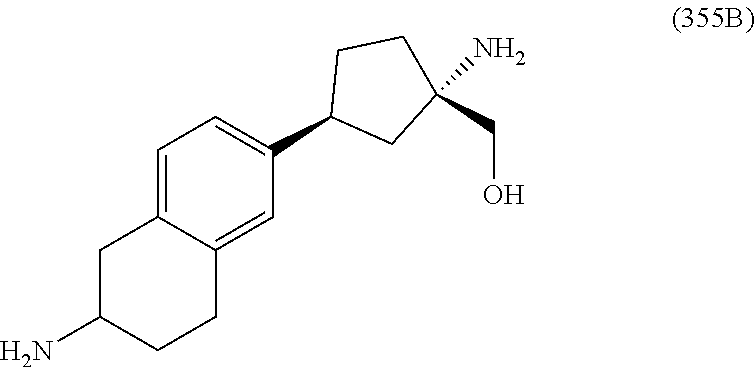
C1C(N)CCC2=CC(C3CC(N)(CO)CC3)=CC=C12
